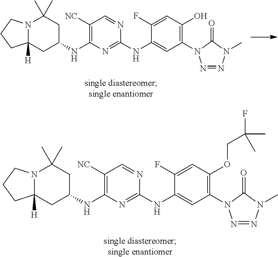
N12C([H])(CC(NC3=C([NC])C=NC(NC4=CC(N5N=NN(C)C5=O)=C(OCC(C)(F)C)C=C4F)=N3)CC1(C)C)CCC2.N12C([H])(CC(NC3=C([NC])C=NC(NC4=CC(N5N=NN(C)C5=O)=C(O)C=C4F)=N3)CC1(C)C)CCC2
